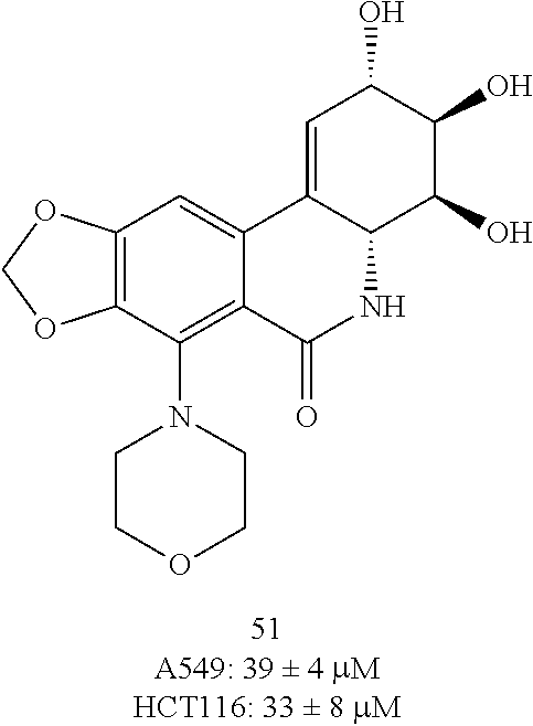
C1=C2C(C(O)C(O)C1O)NC(=O)C1=C(N3CCOCC3)C3=C(C=C21)OCO3
